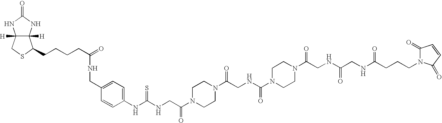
C12([H])C([H])(NC(=O)N1)C(CCCCC(=O)NCC1=CC=C(NC(NCC(N3CCN(C(CNC(N4CCN(C(CNC(CNC(CCCN5C(=O)C=CC5=O)=O)=O)=O)CC4)=O)=O)CC3)=O)=S)C=C1)SC2
